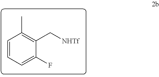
C1=CC=C(F)C(C[NHTf])=C1C
